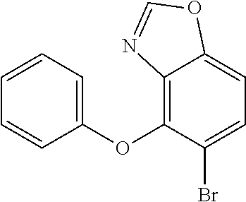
C1(OC2=C3C(=CC=C2Br)OC=N3)=CC=CC=C1
